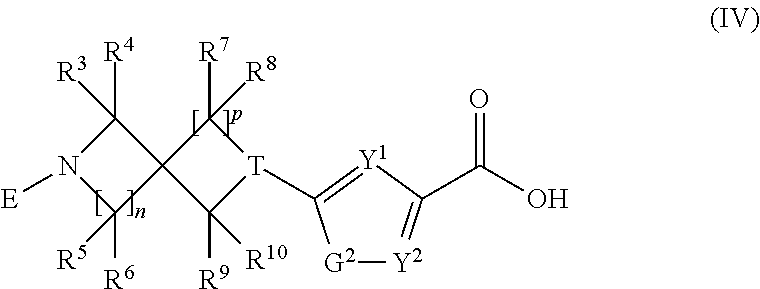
[E]N1C([R6])([R5])C2(C1([R4])[R3])C([R9])([R10])[T](C1=[Y1]C(C(O)=O)=[Y2][G2]1)C2([R7])[R8]
